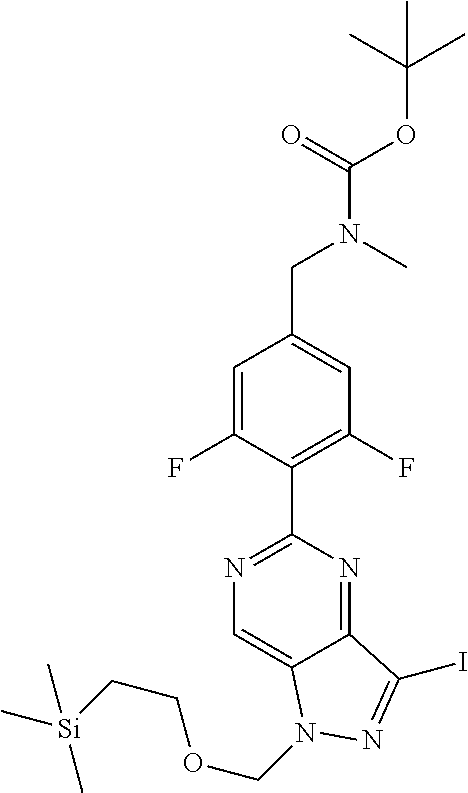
C1=C(F)C(C2=NC=C3C(=N2)C(I)=NN3COCC[Si](C)(C)C)=C(F)C=C1CN(C(OC(C)(C)C)=O)C
